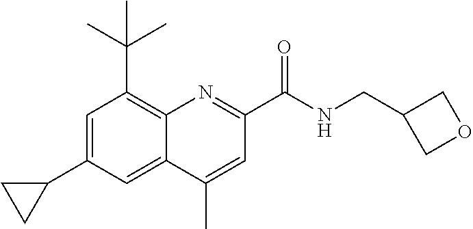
C1=C(C2CC2)C=C2C(=C1C(C)(C)C)N=C(C(NCC1COC1)=O)C=C2C
